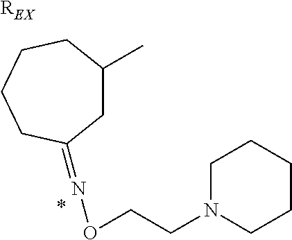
[REX].*.C1C(C)CCCCC1=NOCCN1CCCCC1
